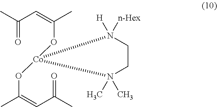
CC(C=C(C)O[Co]1(OC(C)=CC(C)=O)N([n-Hex])([H])CCN1(C)C)=O
